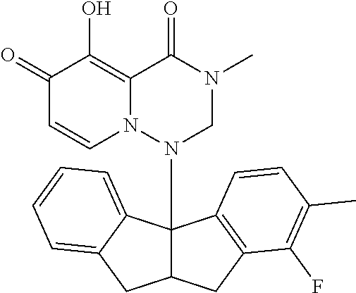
C1(=O)C=CN2C(=C1O)C(=O)N(C)CN2C12C(CC3=C1C=CC(C)=C3F)CC1=CC=CC=C21
